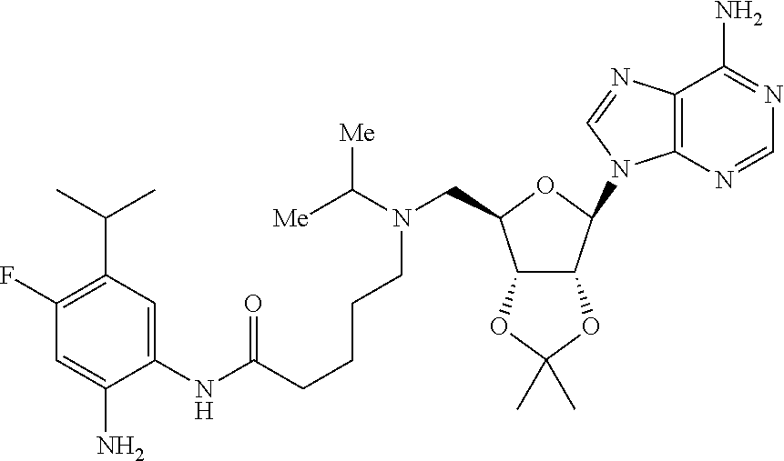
C(N(C([Me])[Me])CC1C2C(C(N3C4=C(C(N)=NC=N4)N=C3)O1)OC(C)(C)O2)CCCC(NC1=CC(C(C)C)=C(F)C=C1N)=O
